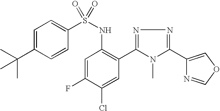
C1=C(C(C)(C)C)C=CC(S(NC2=C(C3=NN=C(C4=COC=N4)N3C)C=C(Cl)C(F)=C2)(=O)=O)=C1
